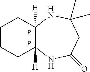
C12([H])C([H])(NC(C)(C)CC(=O)N1)CCCC2.[R].[R]
